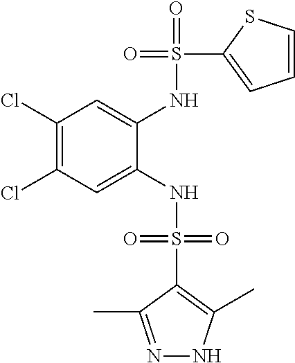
C1(Cl)=C(Cl)C=C(NS(=O)(=O)C2=C(C)NN=C2C)C(NS(=O)(C2=CC=CS2)=O)=C1
